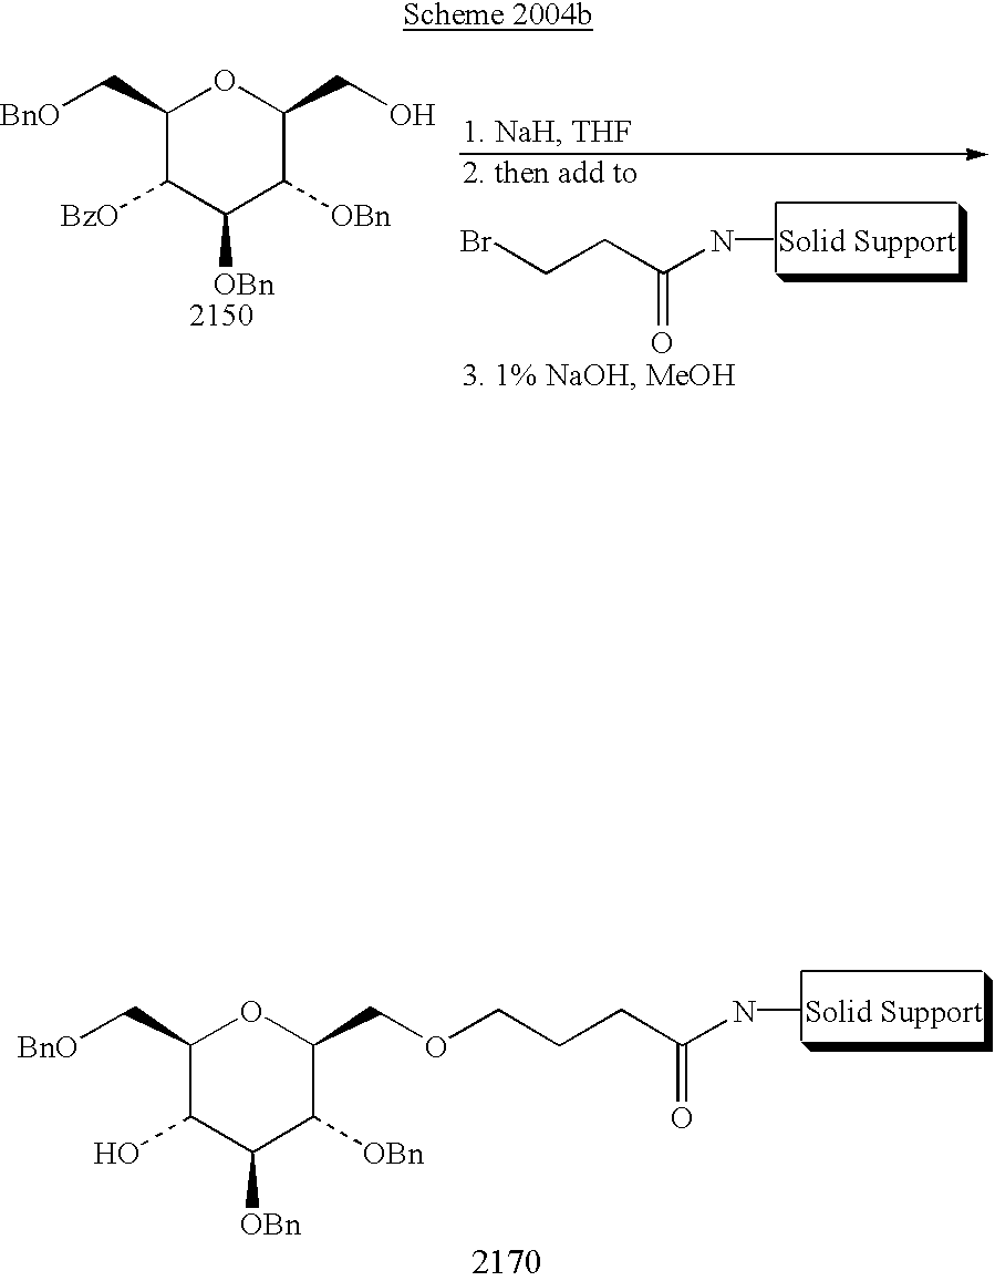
C1(C[BnO])C([BzO])C([OBn])C([OBn])C(CO)O1.BrCCC(=O)N[Solid Support].C(CCC(=O)N[Solid Support])OCC1C([OBn])C([OBn])C(O)C(C[BnO])O1
